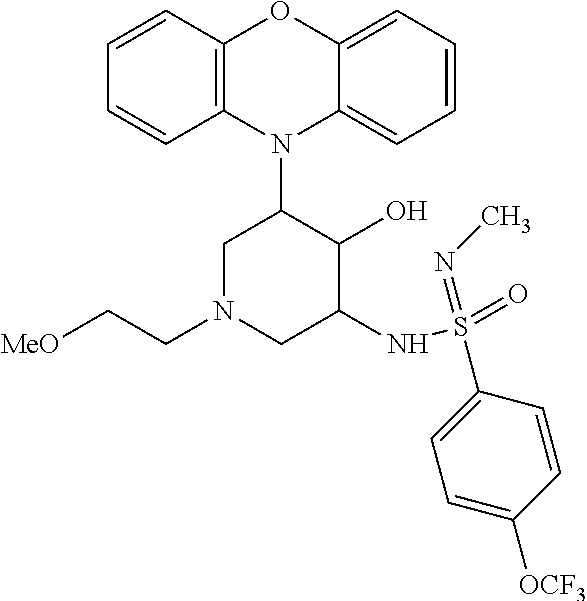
N1(C2CN(CC[MeO])CC(NS(=O)(=NC)C3=CC=C([OCF3])C=C3)C2O)C2=C(C=CC=C2)OC2=CC=CC=C12
